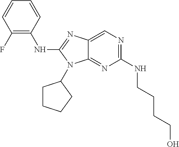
C1(NCCCCO)=NC=C2C(=N1)N(C1CCCC1)C(NC1=C(F)C=CC=C1)=N2
